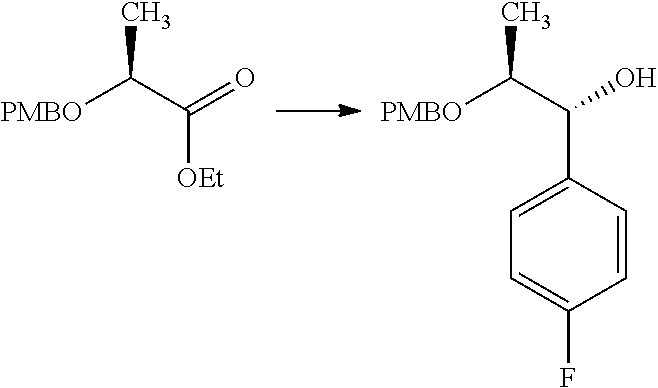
CC(C(=O)[OEt])[PMBO].CC(C(O)C1=CC=C(F)C=C1)[PMBO]
